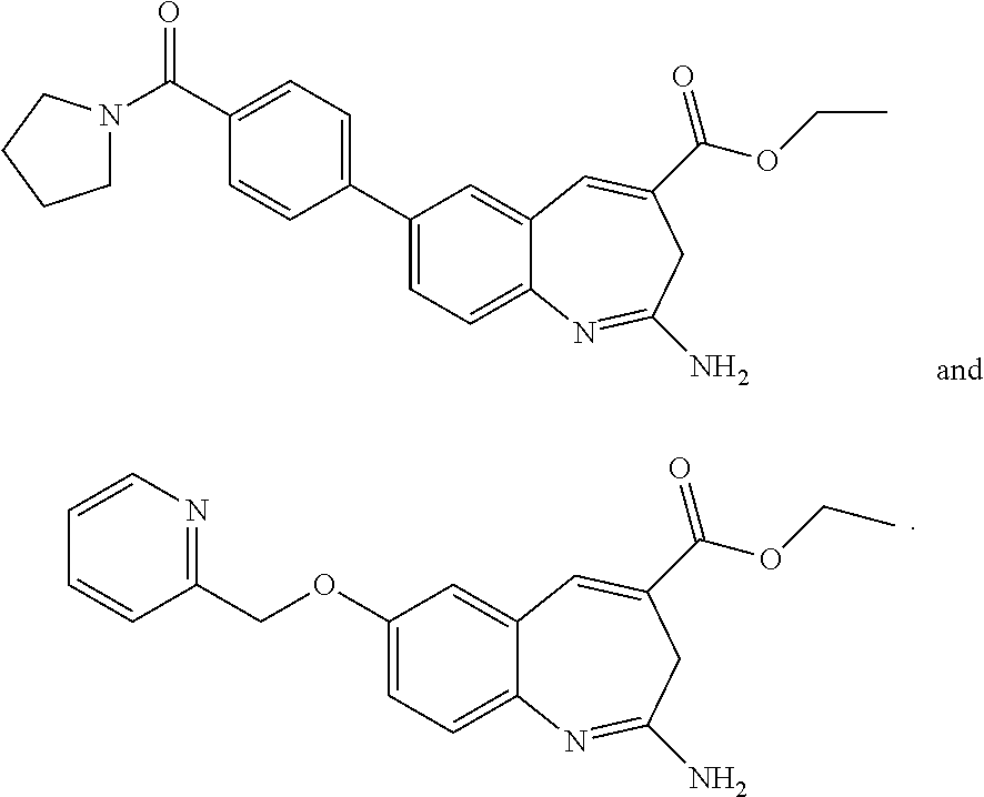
C1(C2=CC=C(C(N3CCCC3)=O)C=C2)=CC=C2C(=C1)C=C(C(OCC)=O)CC(N)=N2.C(OC1=CC=C2C(=C1)C=C(C(OCC)=O)CC(N)=N2)C1=NC=CC=C1
